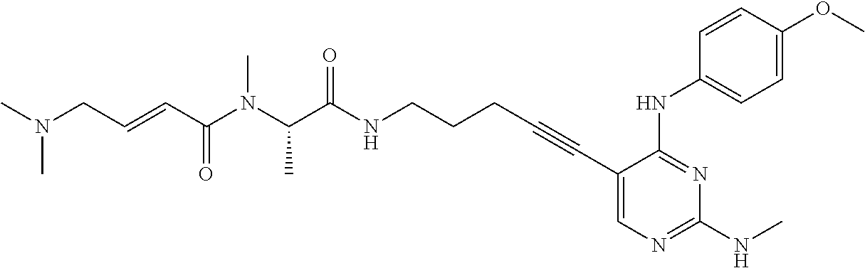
C(NCCCC#CC1=CN=C(NC)N=C1NC1=CC=C(OC)C=C1)(=O)C(N(C(C=CCN(C)C)=O)C)C
